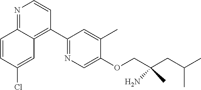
N1=C2C(=C(C3=NC=C(OCC(CC(C)C)(N)C)C(C)=C3)C=C1)C=C(Cl)C=C2
